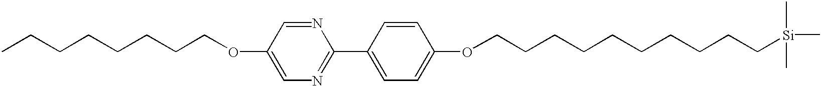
C1(OCCCCCCCC)=CN=C(C2=CC=C(OCCCCCCCCCC[Si](C)(C)C)C=C2)N=C1
